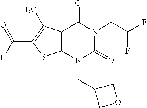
C12=C(N(CC3COC3)C(=O)N(CC(F)F)C1=O)SC(C([H])=O)=C2C
